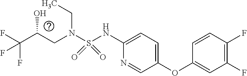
C(C(F)(F)F)(O)CN(CC)S(=O)(NC1=CC=C(OC2=CC(F)=C(F)C=C2)C=N1)=O
